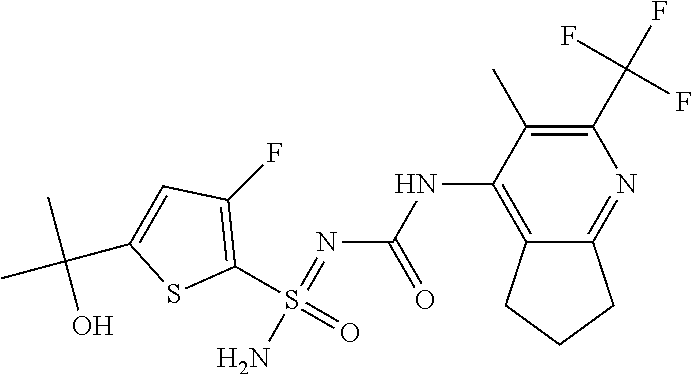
C1(S(=O)(N)=NC(NC2=C3C(=NC(C(F)(F)F)=C2C)CCC3)=O)=C(F)C=C(C(C)(C)O)S1
